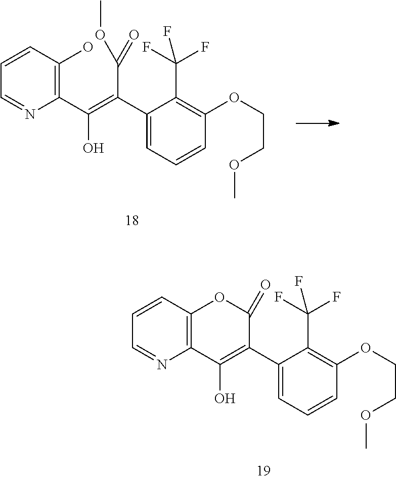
C1(C2=C(O)C3=C(OC2=O)C=CC=N3)=CC=CC(OCCOC)=C1C(F)(F)F.C1(C(=C(O)C2=C(O)C=CC=N2)C(=O)OC)=CC=CC(OCCOC)=C1C(F)(F)F
